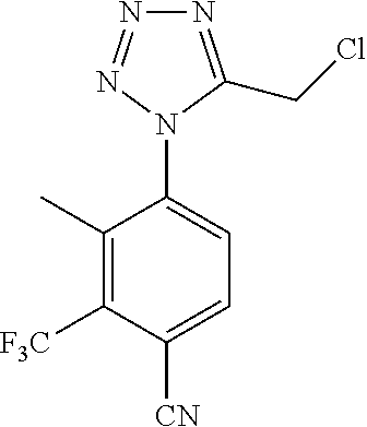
C1(C)=C([F3C])C([CN])=CC=C1N1C(CCl)=NN=N1
